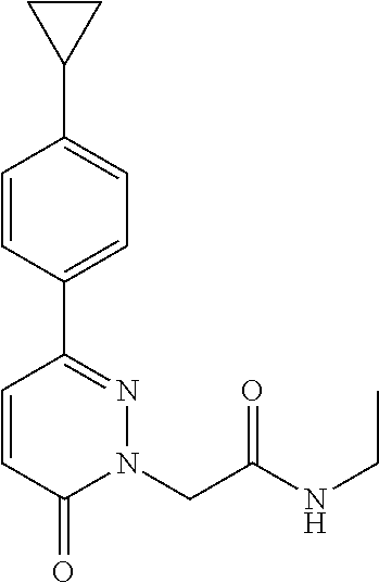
C1=CC(C2=NN(CC(NCC)=O)C(=O)C=C2)=CC=C1C1CC1
